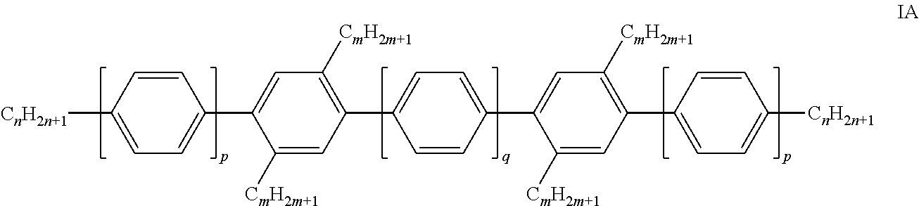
[CnH2n+1]C1=CC=C(C2=CC([CmH2m+1])=C(C3=CC=C(C4=CC([CmH2m+1])=C(C5=CC=C([CnH2n+1])C=C5)C=C4[CmH2m+1])C=C3)C=C2[CmH2m+1])C=C1
